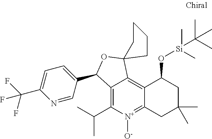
C12=C(C(C)C)[N+]([O-])=C3C(=C1C1(OC2C2=CC=C(C(F)(F)F)N=C2)CCCC1)C(O[Si](C)(C(C)(C)C)C)CC(C)(C)C3
